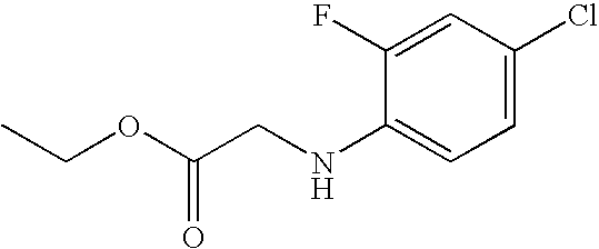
C1(F)=CC(Cl)=CC=C1NCC(OCC)=O
